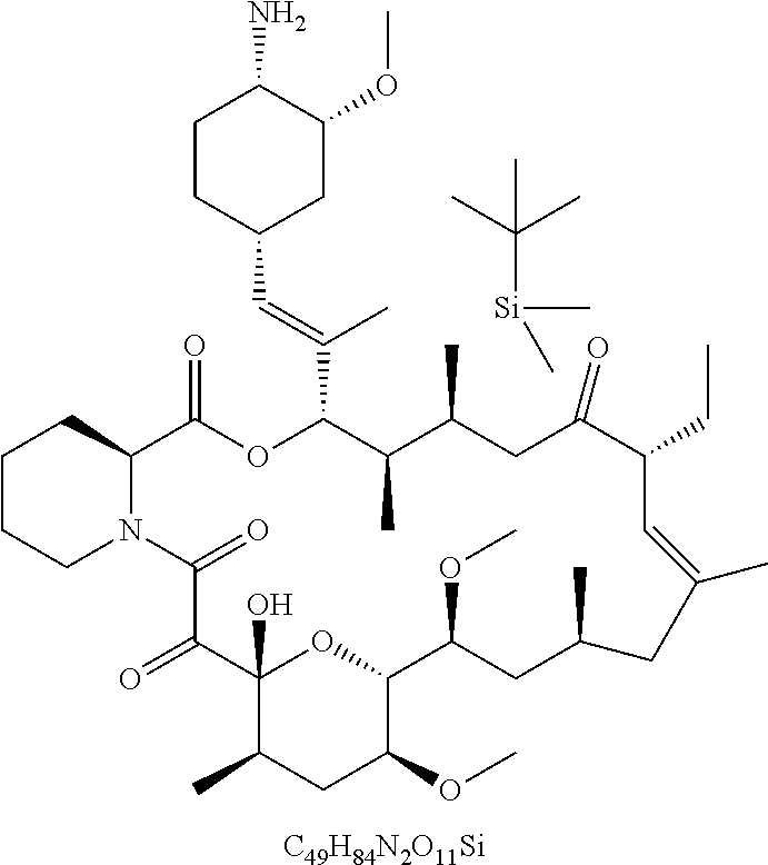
C1CCN2C(C1)C(=O)OC(C(=CC1CCC(N)C(OC)C1)C)C(C)C(C)CC(=O)C(CC)C=C(C)CC(C)CC(OC)C1OC(O)(C(=O)C2=O)C(C)CC1OC.[Si](C(C)(C)C)(C)C.[C49H84N2O11Si]
